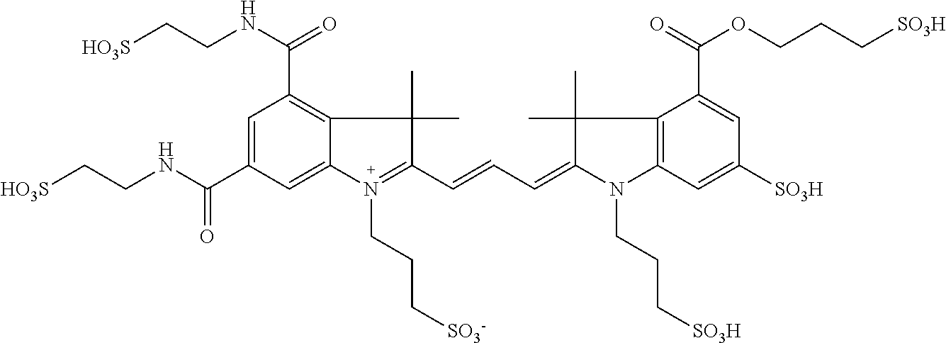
C1=C(C(NCC[HO3S])=O)C=C2C(=C1C(NCC[HO3S])=O)C(C)(C)C(C=CC=C1C(C)(C)C3=C(C=C([SO3H])C=C3C(OCCC[SO3H])=O)N1CCC[SO3H])=N2CCC[SO3-]
